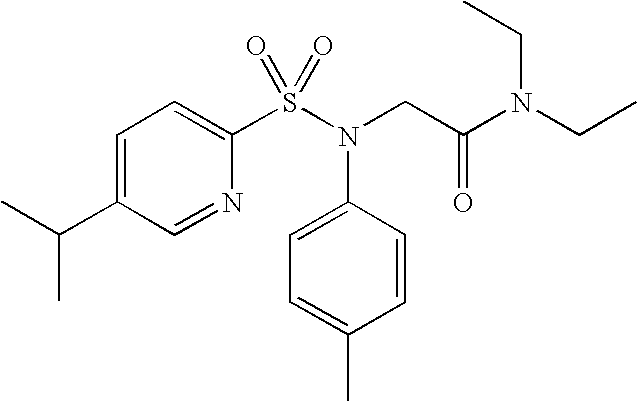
CC(C)C1=CC=C(S(N(C2=CC=C(C)C=C2)CC(=O)N(CC)CC)(=O)=O)N=C1
